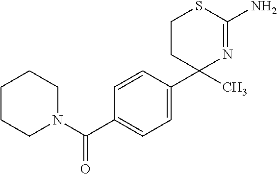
C1(C2(C)N=C(N)SCC2)=CC=C(C(N2CCCCC2)=O)C=C1
